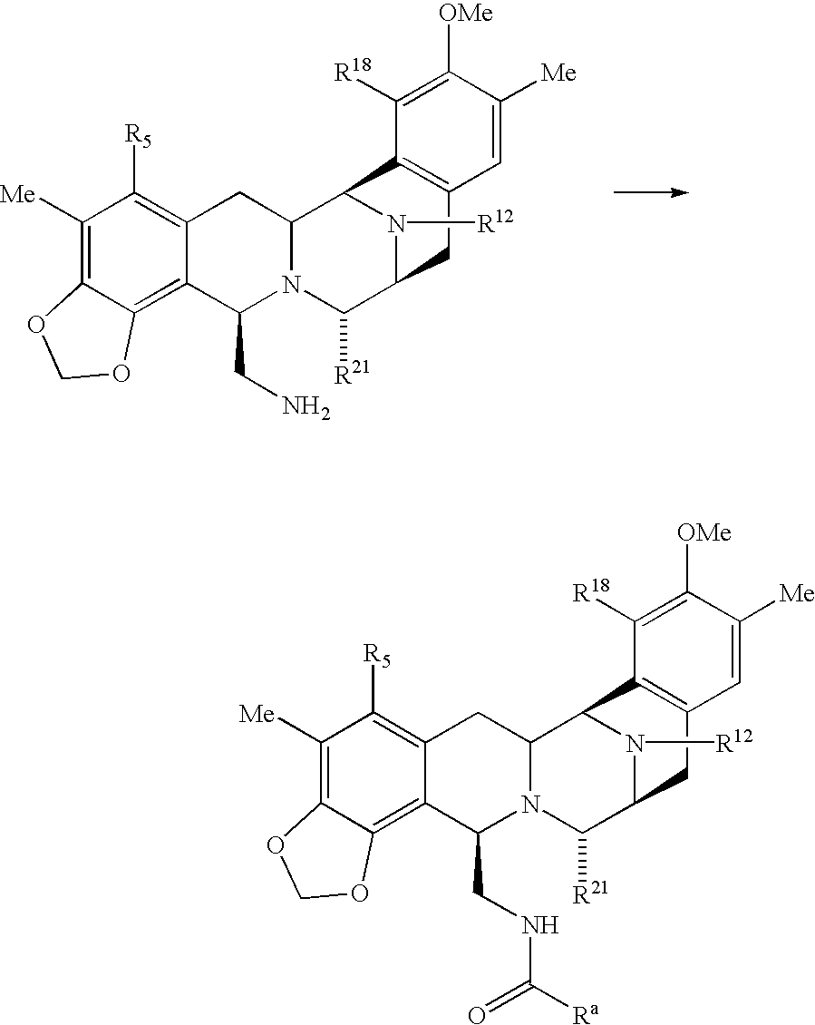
C1([Me])=C2C(=C3C(=C1[R5])CC1N(C3CN)C([R21])C3N([R12])C1C1=C(C3)C=C([Me])C([OMe])=C1[R18])OCO2.C1([Me])=C2C(=C3C(=C1[R5])CC1N(C3CNC([Ra])=O)C([R21])C3N([R12])C1C1=C(C3)C=C([Me])C([OMe])=C1[R18])OCO2
